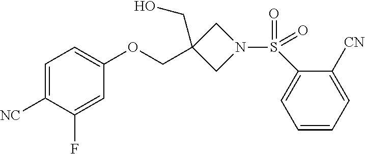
C1=C([NC])C(F)=CC(OCC2(CO)CN(S(=O)(C3=CC=CC=C3[CN])=O)C2)=C1
